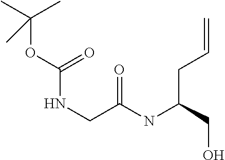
C(OC(NCC(NC(CO)CC=C)=O)=O)(C)(C)C
